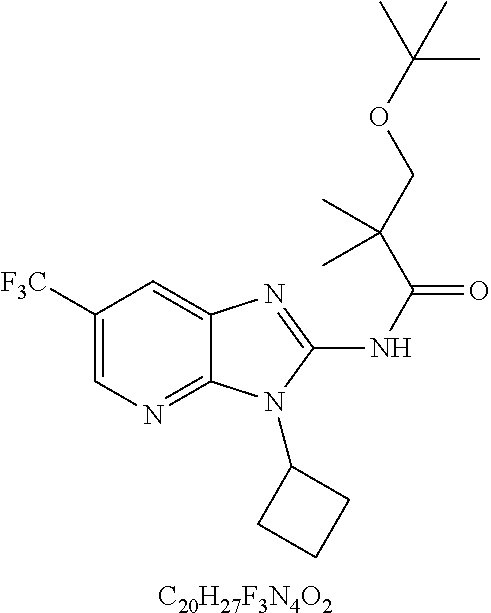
C1([F3C])=CN=C2C(=C1)N=C(NC(=O)C(COC(C)(C)C)(C)C)N2C1CCC1.[C20H27F3N4O2]
